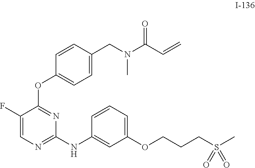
O(C1=CC=CC(NC2=NC=C(F)C(OC3=CC=C(CN(C(C=C)=O)C)C=C3)=N2)=C1)CCCS(C)(=O)=O
